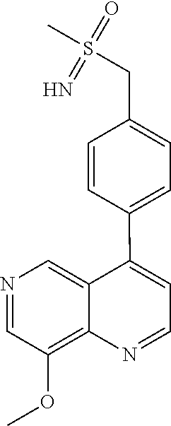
N1=CC(OC)=C2C(=C1)C(C1=CC=C(CS(C)(=O)=N)C=C1)=CC=N2
